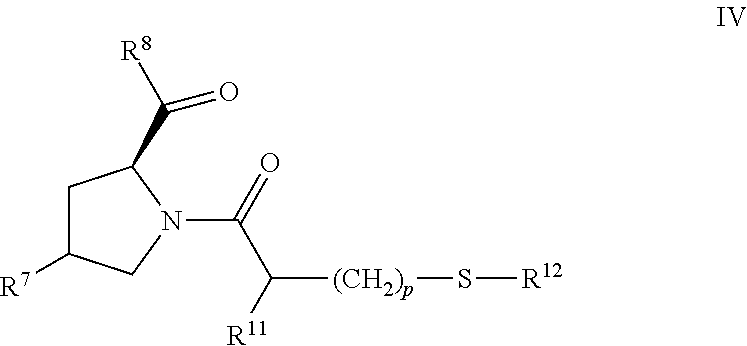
C1C([R7])CN(C(C([(CH2)p]S[R12])[R11])=O)C1C([R8])=O
